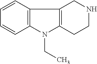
C1=CC2=C(C=C1)N(CC)C1=C2CNCC1
